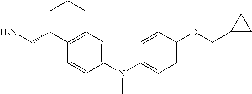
O(CC1CC1)C1=CC=C(N(C2=CC3=C(C=C2)C(CN)CCC3)C)C=C1
